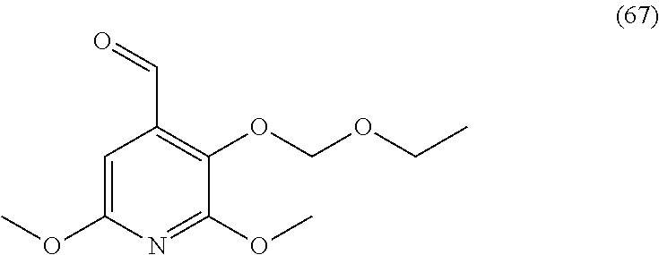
C1=C(OC)N=C(OC)C(OCOCC)=C1C=O
